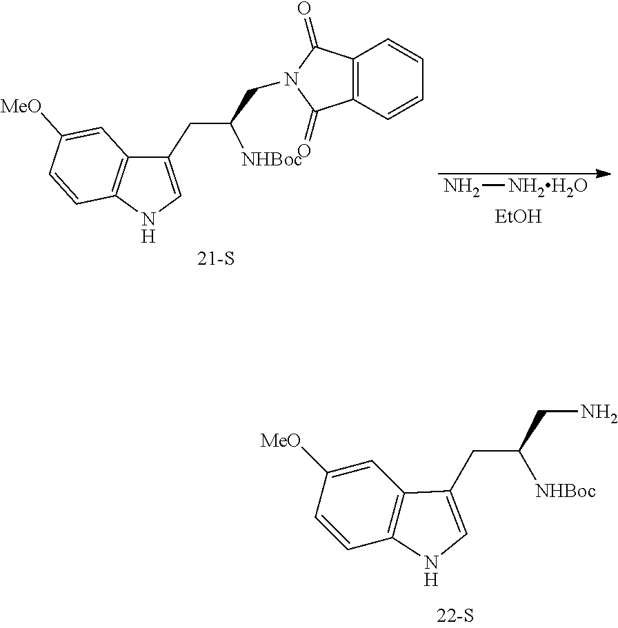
C1=C([MeO])C=CC2=C1C(CC(CN)[NHBoc])=CN2.C1=C([MeO])C=CC2=C1C(CC(CN1C(=O)C3=C(C=CC=C3)C1=O)[NHBoc])=CN2.N[NH2H2O].[EtOH]
